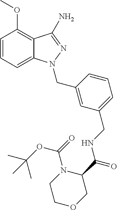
C1=CC=C2C(=C1OC)C(N)=NN2CC1=CC(CNC(=O)C2COCCN2C(=O)OC(C)(C)C)=CC=C1
